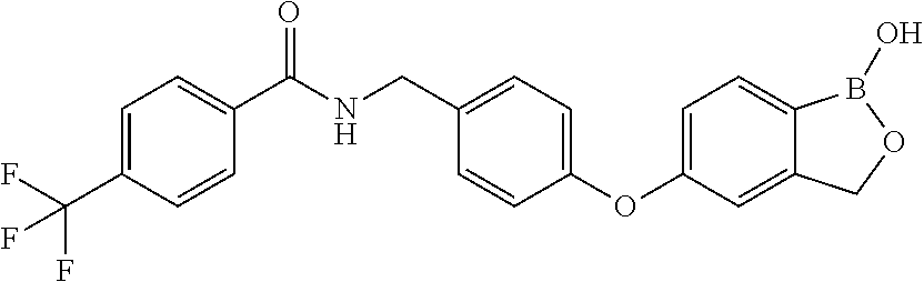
C1=C(C(F)(F)F)C=CC(C(NCC2=CC=C(OC3=CC=C4C(=C3)COB4O)C=C2)=O)=C1
